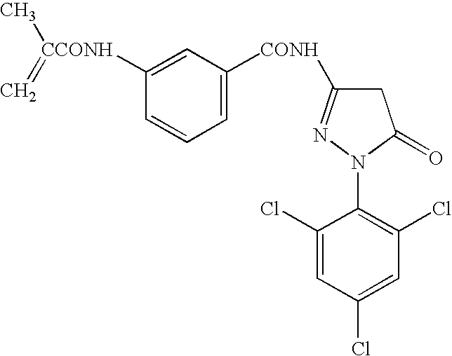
C1(N2C(=O)CC([CONH]C3=CC=CC([CCONH](=C)C)=C3)=N2)=C(Cl)C=C(Cl)C=C1Cl
